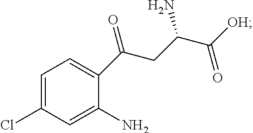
C1=C(N)C(C(CC(C([OH])=O)N)=O)=CC=C1Cl
